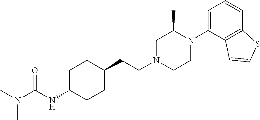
C1C(NC(N(C)C)=O)CCC(CCN2CCN(C3=CC=CC4=C3C=CS4)C(C)C2)C1
